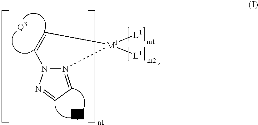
N12=CC=NN1C=C[M1]2([L1])[L1]
